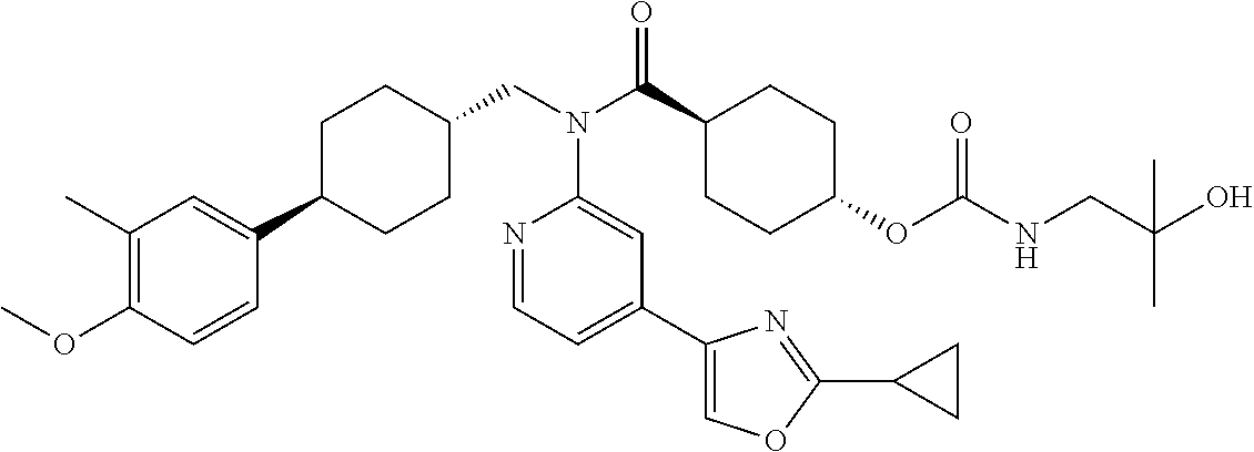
C1(C)=C(OC)C=CC(C2CCC(CN(C3=CC(C4=COC(C5CC5)=N4)=CC=N3)C(=O)C3CCC(OC(=O)NCC(O)(C)C)CC3)CC2)=C1
